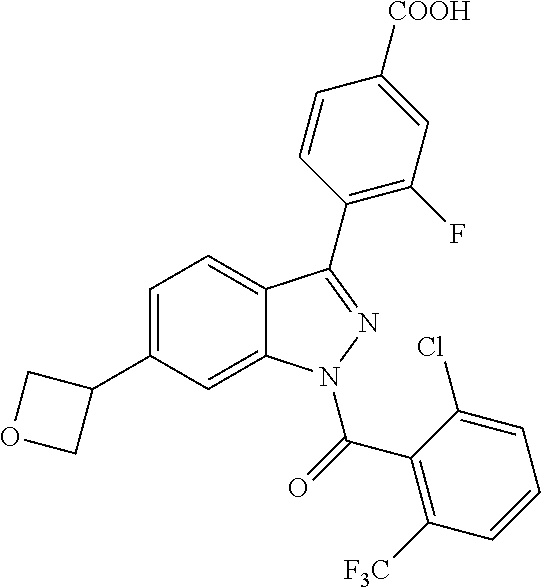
C1=C(C2COC2)C=C2C(=C1)C(C1=C(F)C=C([COOH])C=C1)=NN2C(=O)C1=C([F3C])C=CC=C1Cl
